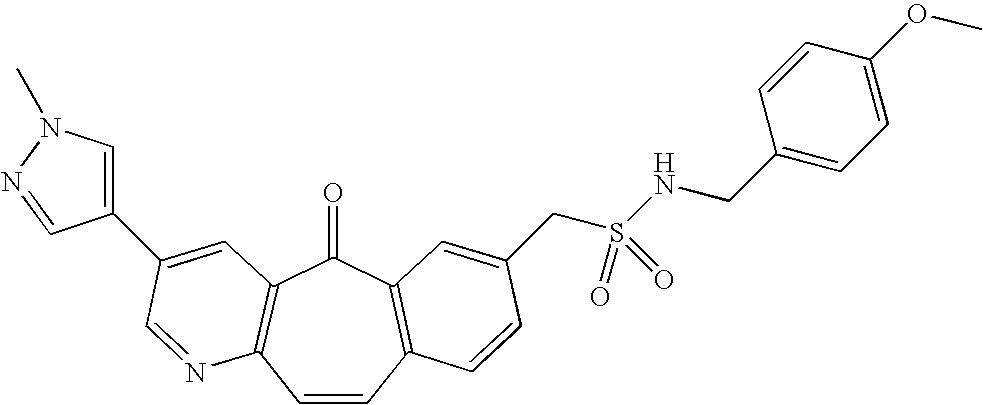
C1=CC2=C(C(=O)C3=C1N=CC(C1=CN(C)N=C1)=C3)C=C(CS(NCC1=CC=C(OC)C=C1)(=O)=O)C=C2
